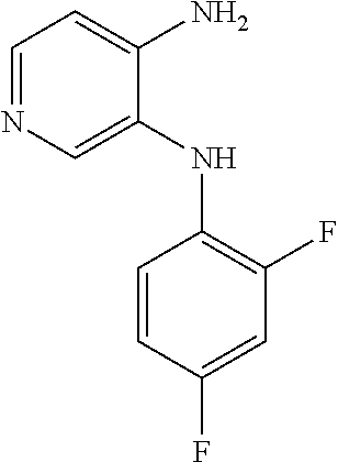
C1=NC=C(NC2=C(F)C=C(F)C=C2)C(N)=C1
